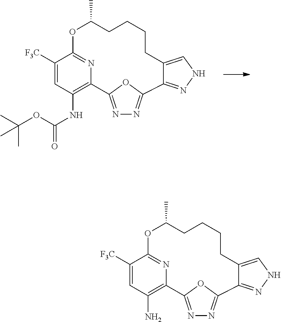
N1=C2OC(=N1)C1=NNC=C1CCCCC(C)OC1=NC2=C(N)C=C1[F3C].N1=C2OC(=N1)C1=NNC=C1CCCCC(C)OC1=NC2=C(NC(=O)OC(C)(C)C)C=C1[F3C]
